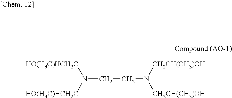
[HO(H3C)HCH2C]N(CCN([CH2CH(CH3)OH])[CH2CH(CH3)OH])[HO(H3C)HCH2C]
